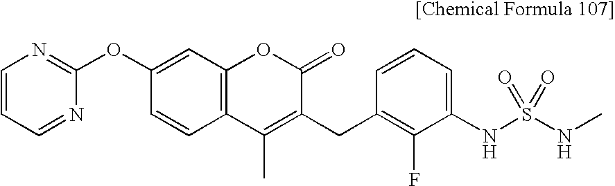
O(C1=CC2=C(C=C1)C(C)=C(CC1=C(F)C(NS(NC)(=O)=O)=CC=C1)C(=O)O2)C1=NC=CC=N1
